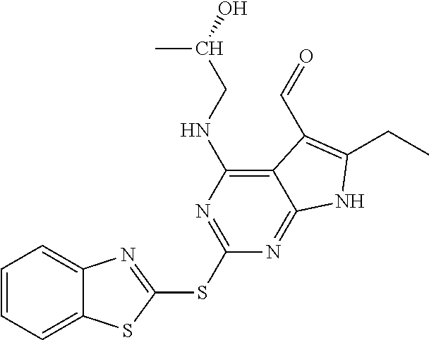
C1=CC=C2C(=C1)N=C(SC1=NC(NCC(O)C)=C3C(=N1)NC(CC)=C3C=O)S2
